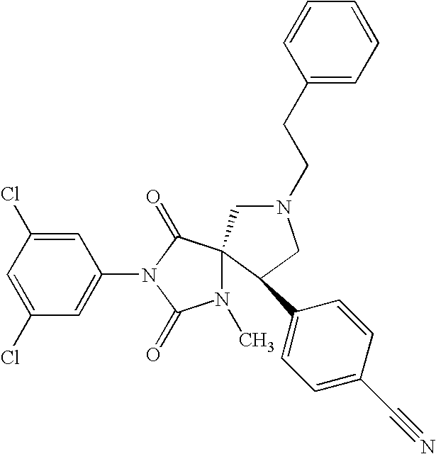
C1(Cl)=CC(Cl)=CC(N2C(=O)N(C)C3(C2=O)CN(CCC2=CC=CC=C2)CC3C2=CC=C(C#N)C=C2)=C1
